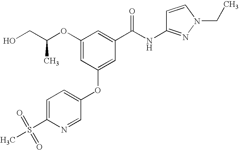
C1(OC(CO)C)=CC(OC2=CC=C(S(C)(=O)=O)N=C2)=CC(C(NC2=NN(CC)C=C2)=O)=C1
